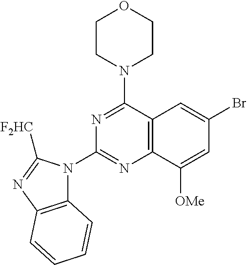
C12=C(C([OMe])=CC(Br)=C1)N=C(N1C3=C(N=C1[F2HC])C=CC=C3)N=C2N1CCOCC1
